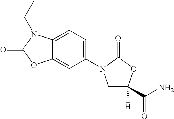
C12=CC=C(N3CC(C(N)=O)([H])OC3=O)C=C1OC(=O)N2CC
